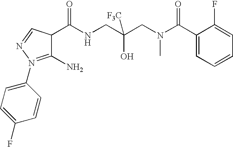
C1(C(NCC(CN(C(C2=CC=CC=C2F)=O)C)(O)[F3C])=O)C(N)=N(C2=CC=C(F)C=C2)N=C1
